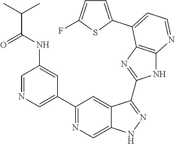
C1=NC=C(C2=NC=C3C(=C2)C(C2=NC4=C(N2)N=CC=C4C2=CC=C(F)S2)=NN3)C=C1NC(C(C)C)=O
